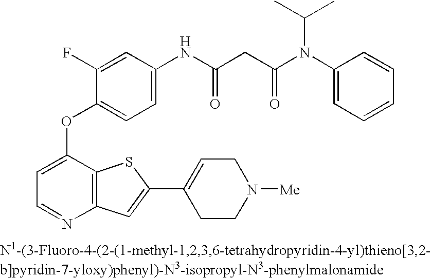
C1=C(OC2=CC=C(NC(=O)CC(N(C3=CC=CC=C3)C(C)C)=O)C=C2F)C2=C(N=C1)C=C(C1=CCN([Me])CC1)S2
